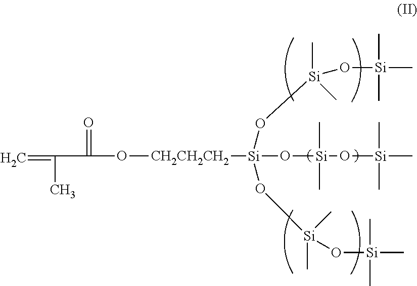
C=C(C)C(=O)O[CH2CH2CH2][Si](O[Si](O[Si](C)(C)C)(C)C)(O[Si](C)(C)O[Si](C)(C)C)O[Si](C)(C)O[Si](C)(C)C
